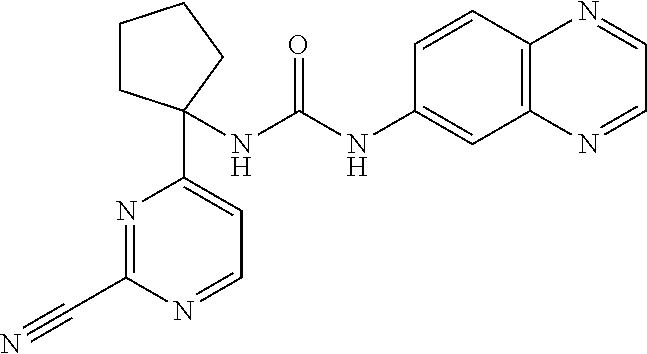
N(C(NC1=CC2=C(C=C1)N=CC=N2)=O)C1(C2=CC=NC(C#N)=N2)CCCC1
